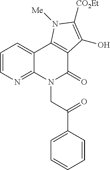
C1=CN=C2C(=C1)C1=C(C(=O)N2CC(C2=CC=CC=C2)=O)C(O)=C([CO2Et])N1[Me]
